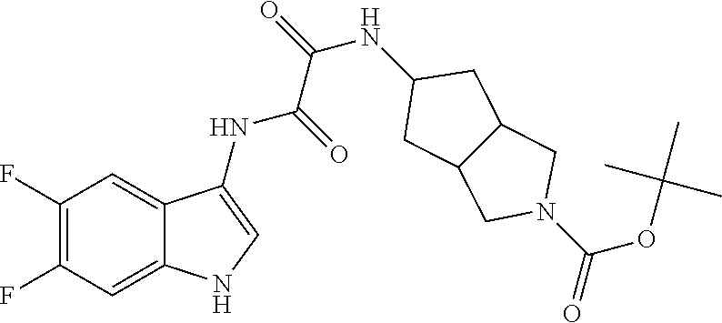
C1(F)=C(F)C=C2C(=C1)C(NC(=O)C(=O)NC1CC3C(C1)CN(C(OC(C)(C)C)=O)C3)=CN2
